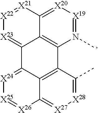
C12=[X20][X19]=N(C)C3=C1C(=[X23][X22]=[X21]2)C1=[X24][X25]=[X26]C2=[X27][X28]=C(C)C3=C21
